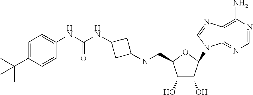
C(NC1CC(N(CC2C(O)C(O)C(N3C4=NC=NC(N)=C4N=C3)O2)C)C1)(NC1=CC=C(C(C)(C)C)C=C1)=O
